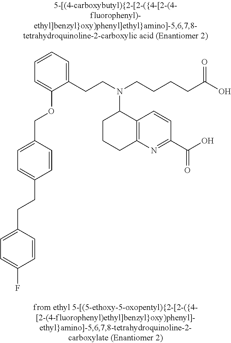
C1=C(CCC2=CC=C(COC3=CC=CC=C3CCN(CCCCC(O)=O)C3CCCC4=C3C=CC(C(=O)O)=N4)C=C2)C=CC(F)=C1
